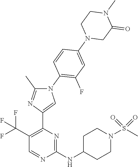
N1(C2=C(F)C=C(N3CC(=O)N(C)CC3)C=C2)C(C)=NC(C2=C(C(F)(F)F)C=NC(NC3CCN(S(C)(=O)=O)CC3)=N2)=C1
